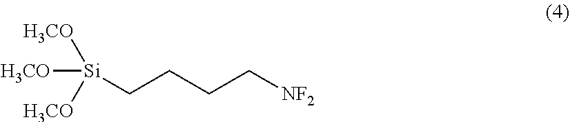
[NF2]CCCC[Si]([H3CO])([H3CO])[H3CO]
